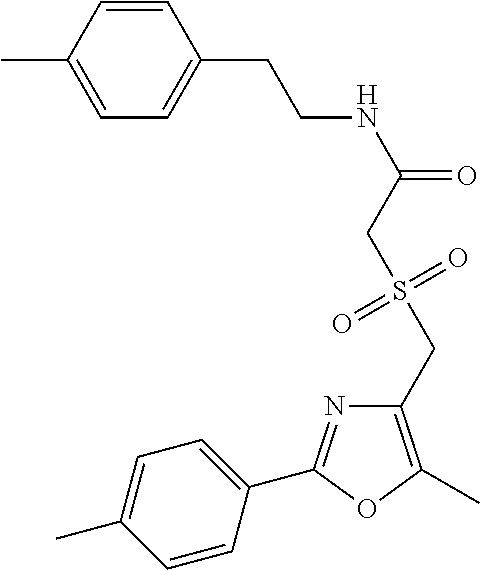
C1=C(C)C=CC(CCNC(=O)CS(CC2=C(C)OC(C3=CC=C(C)C=C3)=N2)(=O)=O)=C1
